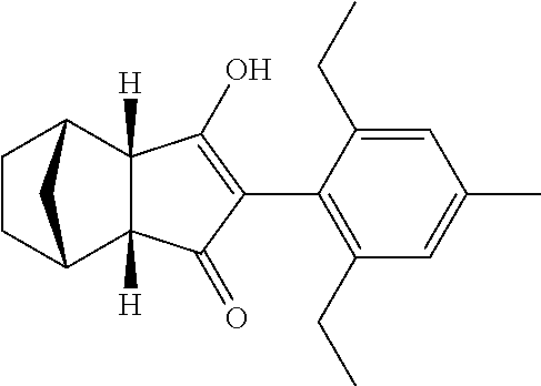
C1(CC)=C(C2=C(O)C3([H])C([H])(C2=O)C2CCC3C2)C(CC)=CC(C)=C1
